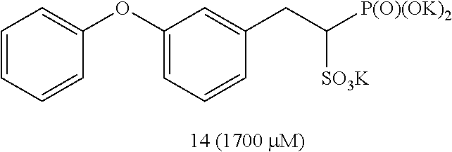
C1(OC2=CC=CC=C2)=CC=CC(CC([P(O)(OK)2])[SO3K])=C1
